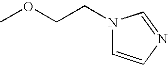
COCCN1C=CN=C1
